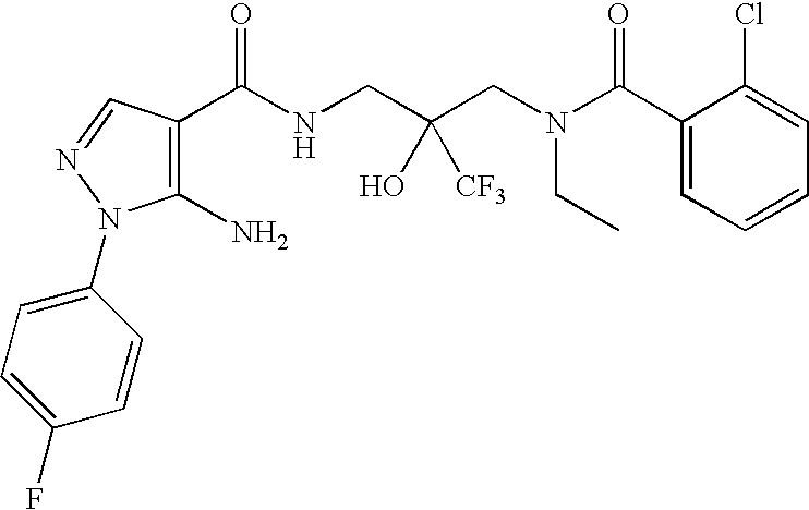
C1(C(NCC(CN(C(C2=CC=CC=C2Cl)=O)CC)(O)[CF3])=O)=C(N)N(C2=CC=C(F)C=C2)N=C1
